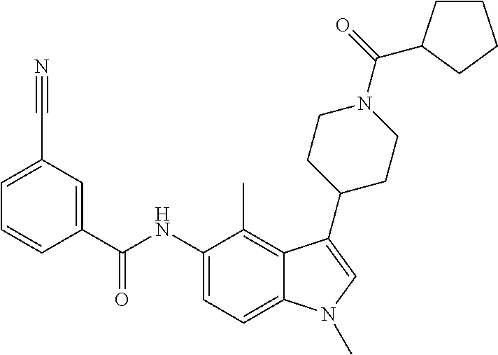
C12=C(C)C(NC(C3=CC(C#N)=CC=C3)=O)=CC=C1N(C)C=C2C1CCN(C(C2CCCC2)=O)CC1
